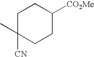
C1C([CN])(C)CCC([CO2Me])C1
